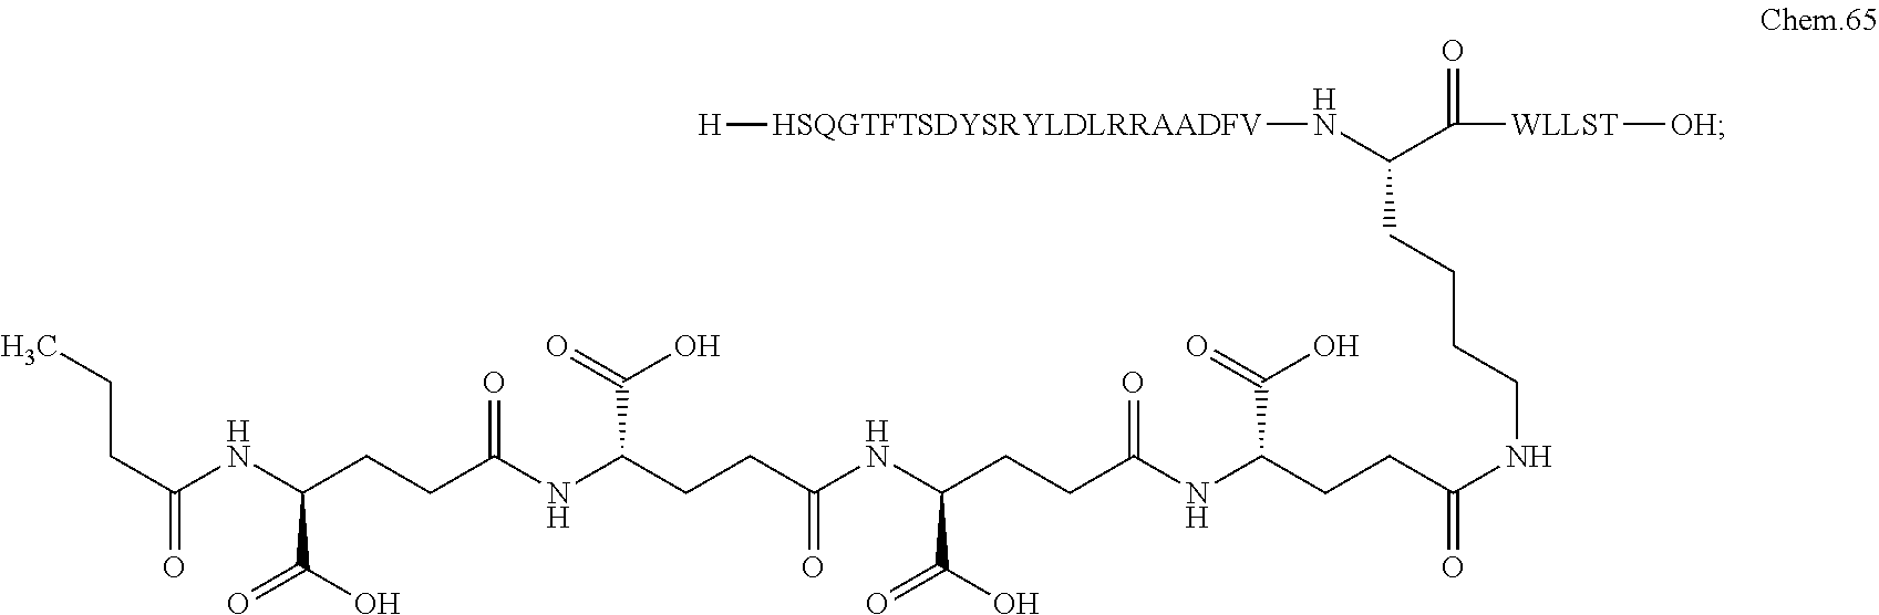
C(NC(CCC(NC(CCC(NC(CCC(NC(CCC(NCCCCC(C([WLLST][OH])=O)N[HSQGTFTSDYSRYLDLRRAADFV][H])=O)C(O)=O)=O)C(O)=O)=O)C(O)=O)=O)C(O)=O)(CCC)=O
